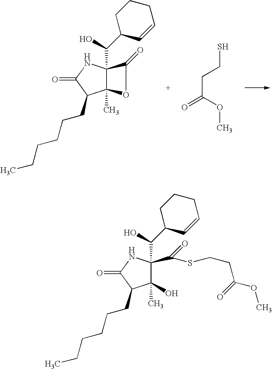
C12(C)C(C(O)C3C=CCCC3)(NC(=O)C1CCCCCC)C(=O)O2.SCCC(=O)OC.C1(O)(C)C(C(O)C2C=CCCC2)(C(=O)SCCC(=O)OC)NC(=O)C1CCCCCC
